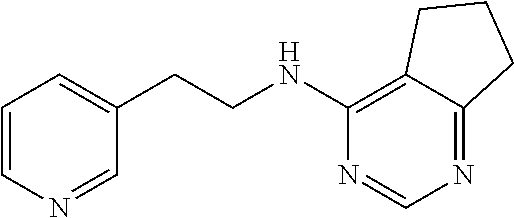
C1=CN=CC(CCNC2=C3C(=NC=N2)CCC3)=C1
